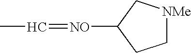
CC=[NO]C1CC[NMe]C1
